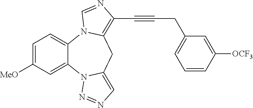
C1=C([MeO])C=C2C(=C1)N1C(=C(C#CCC3=CC=CC([OCF3])=C3)N=C1)CC1=CN=NN21
